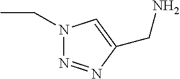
N1(CC)N=NC(CN)=C1
